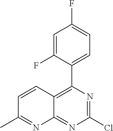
ClC1=NC(C2=CC=C(F)C=C2F)=C2C(=N1)N=C(C)C=C2
